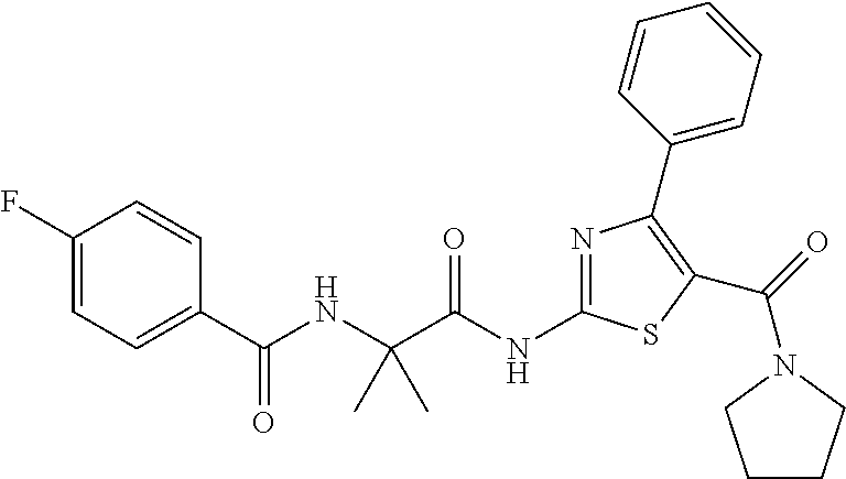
N(C(C(NC(C1=CC=C(F)C=C1)=O)(C)C)=O)C1=NC(C2=CC=CC=C2)=C(C(=O)N2CCCC2)S1
